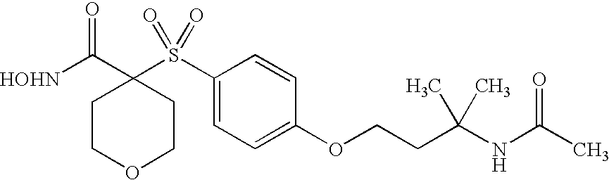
[HOHN]C(C1(S(C2=CC=C(OCCC(NC(C)=O)(C)C)C=C2)(=O)=O)CCOCC1)=O
